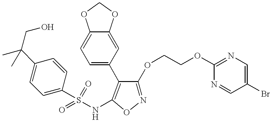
C1=C(C2=C(NS(C3=CC=C(C(C)(C)CO)C=C3)(=O)=O)ON=C2OCCOC2=NC=C(Br)C=N2)C=C2C(=C1)OCO2
